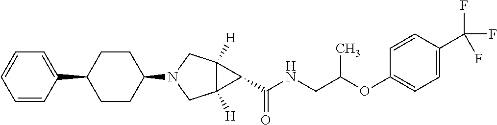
C12([H])C([H])(CN(C3CCC(C4=CC=CC=C4)CC3)C1)C2C(NCC(OC1=CC=C(C(F)(F)F)C=C1)C)=O
